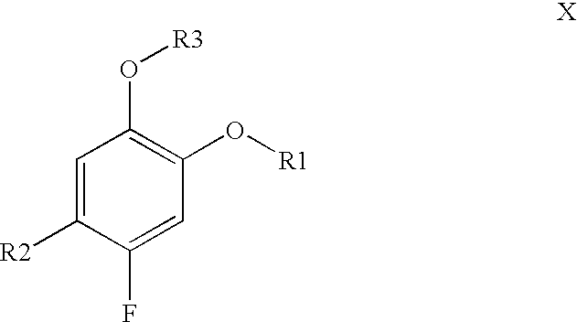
C1=C([R2])C(F)=CC(O[R1])=C1O[R3]
